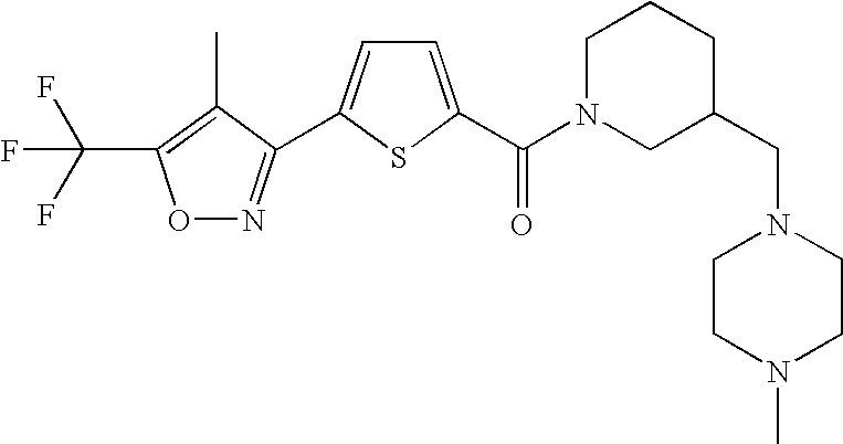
O1N=C(C2=CC=C(C(N3CC(CN4CCN(C)CC4)CCC3)=O)S2)C(C)=C1C(F)(F)F
